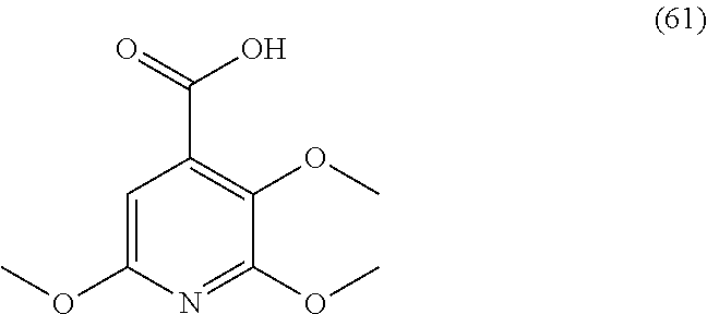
C1=C(OC)N=C(OC)C(OC)=C1C(=O)O
